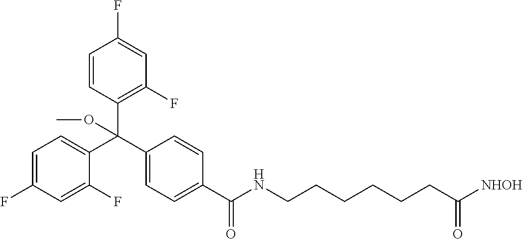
C1(C(C2=CC=C(F)C=C2F)(C2=C(F)C=C(F)C=C2)OC)=CC=C(C(=O)NCCCCCCC([NHOH])=O)C=C1
